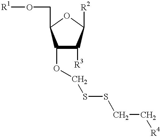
C1(OCSSCC[R4])C([R3])C([R2])OC1CO[R1]
